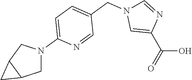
C1N(C2=CC=C(CN3C=C(C(=O)O)N=C3)C=N2)CC2C1C2
